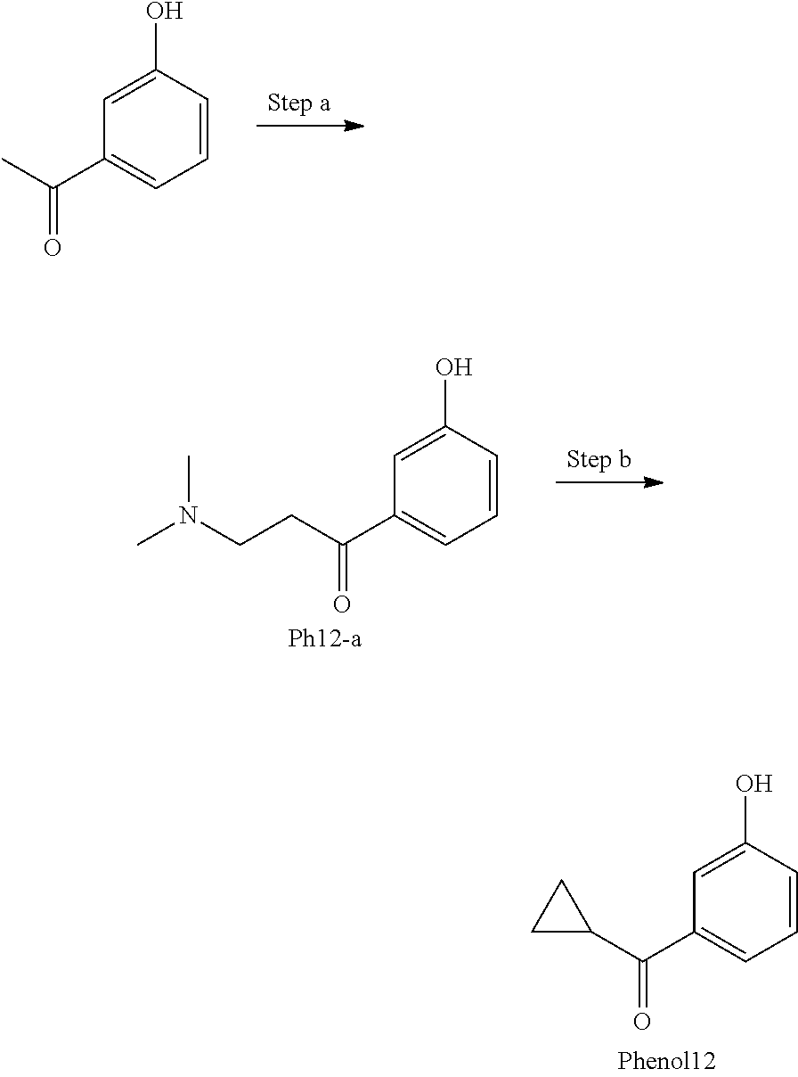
C1(O)=CC(C(C)=O)=CC=C1.C1(O)=CC(C(CCN(C)C)=O)=CC=C1.C1(O)=CC(C(C2CC2)=O)=CC=C1
